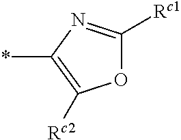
O1C([Rc1])=NC(*)=C1[Rc2]
